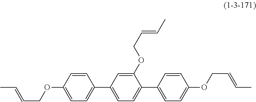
C1=CC(OCC=CC)=CC=C1C1=CC=C(C2=CC=C(OCC=CC)C=C2)C(OCC=CC)=C1
